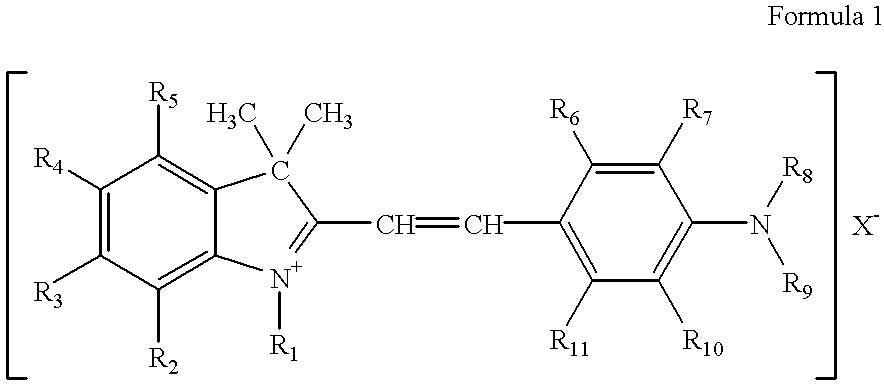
C1([R4])=C([R3])C([R2])=C2C(=C1[R5])C(C)(C)C(C=CC1=C([R11])C([R10])=C(N([R9])[R8])C([R7])=C1[R6])=[N+]2[R1]
